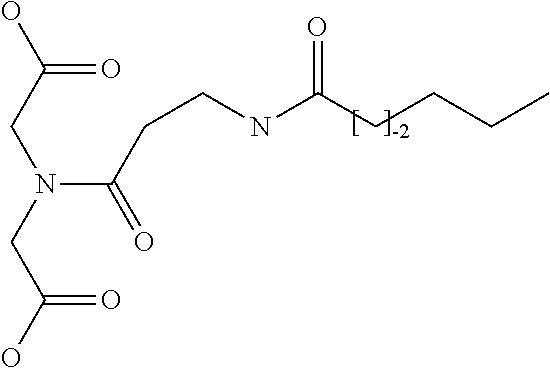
O=C(CN(C(CCNC(CCCC)=O)=O)CC(=O)O)O
